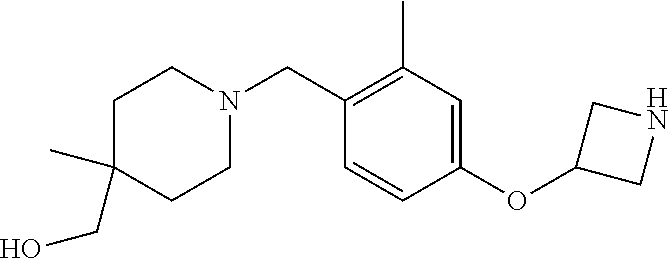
N1(CC2=C(C)C=C(OC3CNC3)C=C2)CCC(C)(CO)CC1
